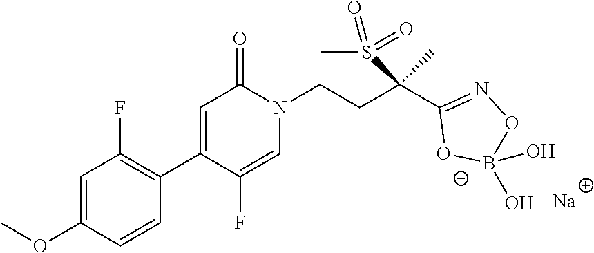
C1=C(OC)C=CC(C2=CC(=O)N(CCC(S(C)(=O)=O)(C3=NOB(O)(O)[O-]3)C)C=C2F)=C1F.[Na]
